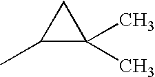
C1(C)C(C)(C)C1
